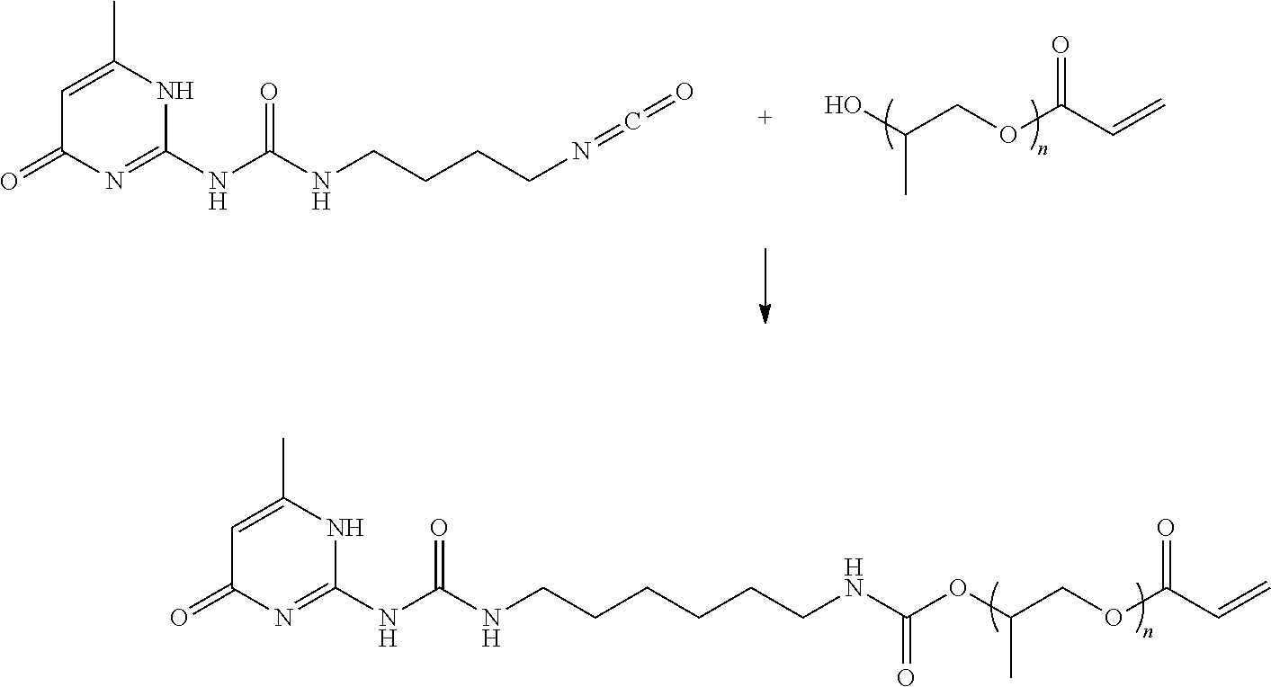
C1=C(C)NC(NC(NCCCCN=C=O)=O)=NC1=O.OC(C)COC(C=C)=O.C1=C(C)NC(NC(NCCCCCCNC(=O)OC(C)COC(=O)C=C)=O)=NC1=O
